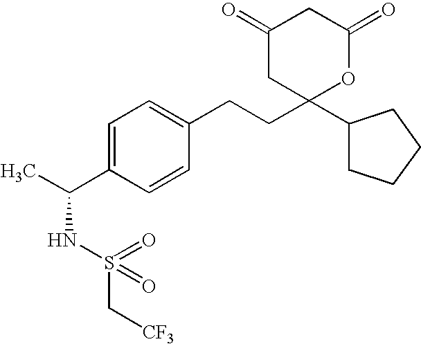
C1=C(C(C)NS(=O)(=O)C[CF3])C=CC(CCC2(C3CCCC3)OC(=O)CC(=O)C2)=C1
